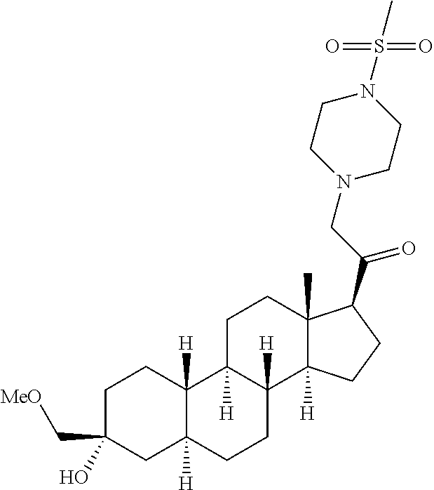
C1C(O)(C[MeO])CC2([H])C([H])(C1)C1([H])C([H])(CC2)C2([H])C(C)(CC1)C(C(CN1CCN(S(C)(=O)=O)CC1)=O)CC2
